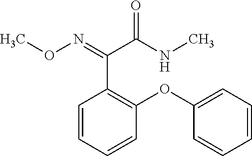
O=C(NC)C(=NOC)C1=C(OC2=CC=CC=C2)C=CC=C1
